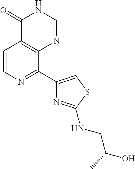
C1=CN=C(C2=CSC(NCC(O)C)=N2)C2=C1C(=O)NC=N2
